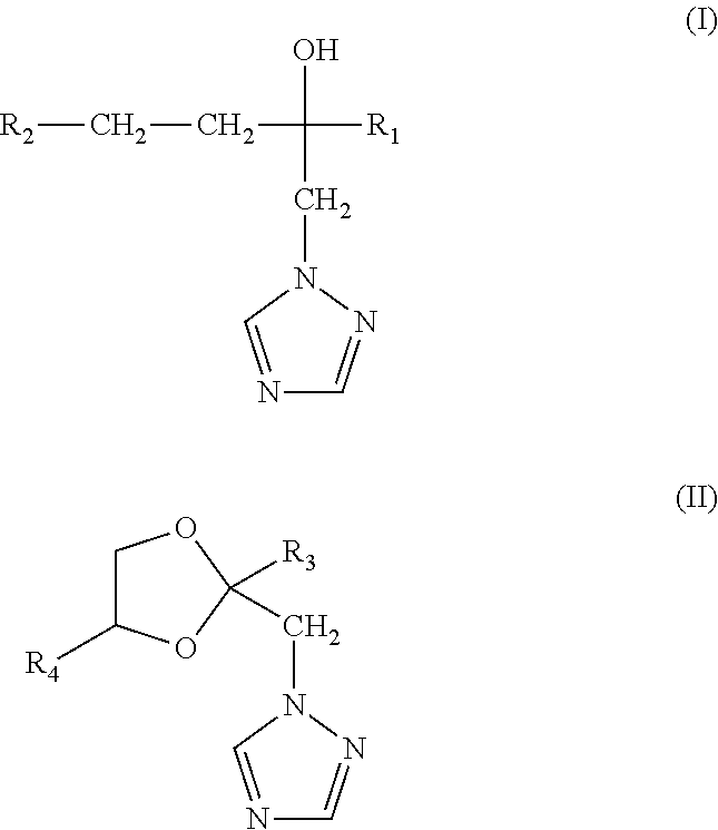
[R2]CCC([R1])(O)CN1C=NC=N1.C(N1C=NC=N1)C1([R3])OCC([R4])O1
